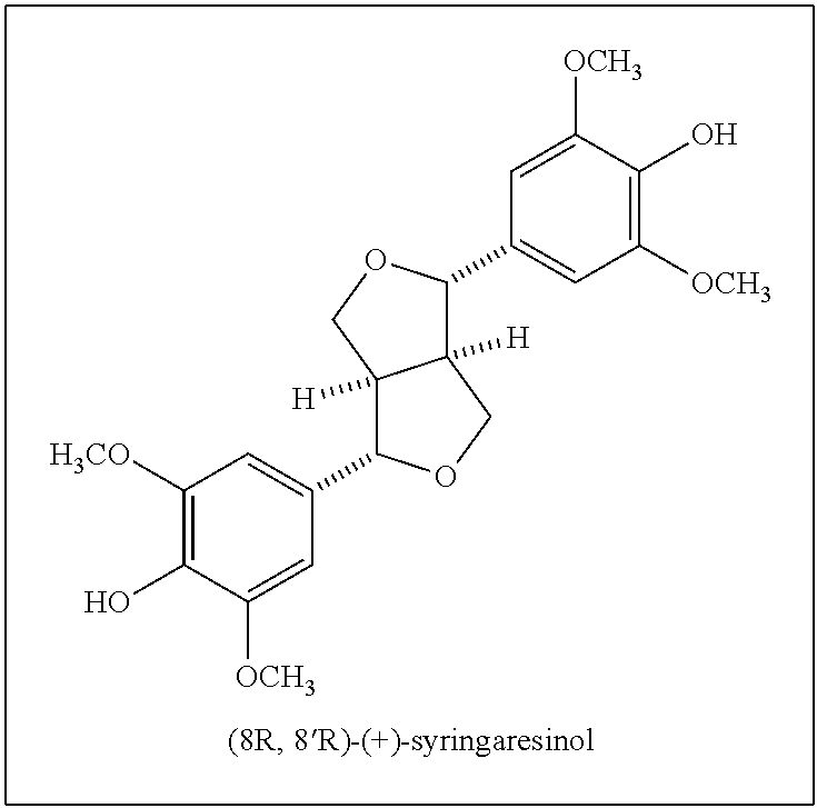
C1([OCH3])=CC(C2C3([H])C([H])(CO2)C(C2=CC([OCH3])=C(O)C([OCH3])=C2)OC3)=CC([H3CO])=C1O
